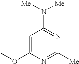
C1=C(OC)N=C([Me])N=C1N([Me])[Me]
